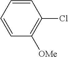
C1=CC=CC(Cl)=C1[OMe]
